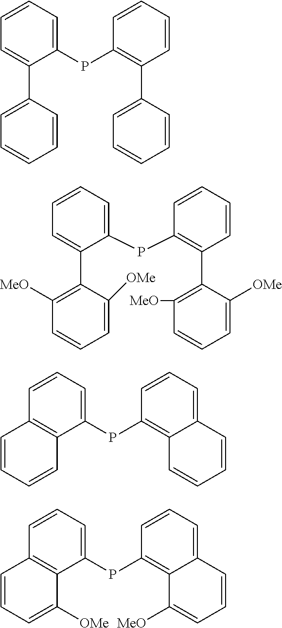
C1=CC=C(C2=CC=CC=C2)C(PC2=C(C3=CC=CC=C3)C=CC=C2)=C1.C1=CC=C(C2=C([MeO])C=CC=C2[OMe])C(PC2=C(C3=C([MeO])C=CC=C3[OMe])C=CC=C2)=C1.C1=CC2=C(C(PC3=C4C(=CC=C3)C=CC=C4)=C1)C=CC=C2.C1=CC2=C(C(PC3=C4C(=CC=C3)C=CC=C4[MeO])=C1)C([OMe])=CC=C2
